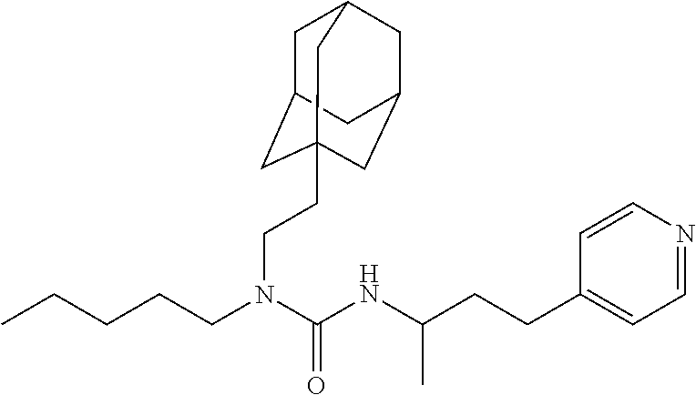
C1=NC=CC(CCC(NC(N(CCCCC)CCC23CC4CC(CC(C2)C4)C3)=O)C)=C1
